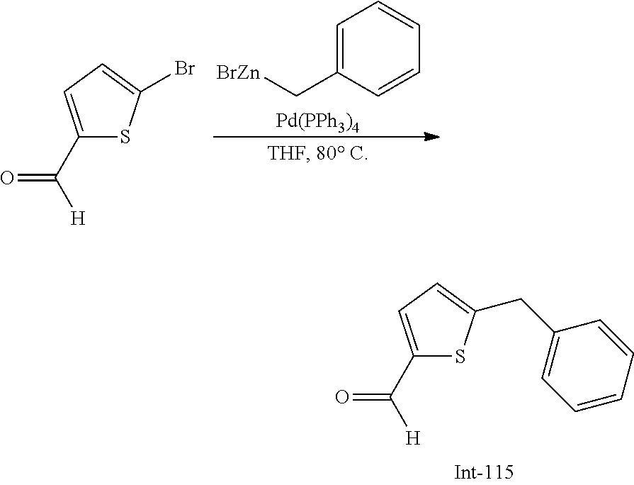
C1(C(=O)[H])=CC=C(CC2=CC=CC=C2)S1.[Pd(PPh3)4].C1=C(C[BrZn])C=CC=C1.C1(C(=O)[H])=CC=C(Br)S1
